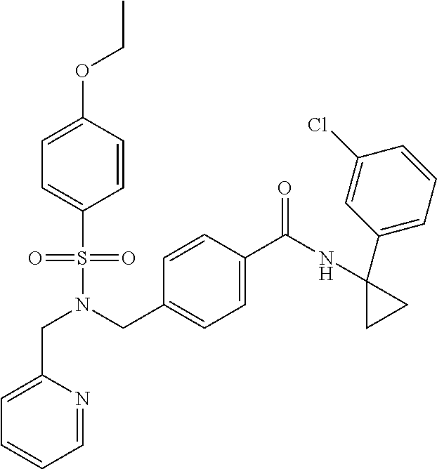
C1=CC(OCC)=CC=C1S(N(CC1=CC=C(C(=O)NC2(C3=CC=CC(Cl)=C3)CC2)C=C1)CC1=CC=CC=N1)(=O)=O
